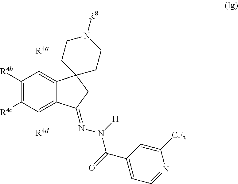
C1([R4b])=C([R4c])C([R4d])=C2C(=C1[R4a])C1(CC2=NN(C(C2=CC=NC([CF3])=C2)=O)[H])CCN([R8])CC1
